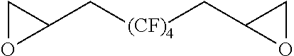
C1OC1C[(CF)4]CC1CO1
